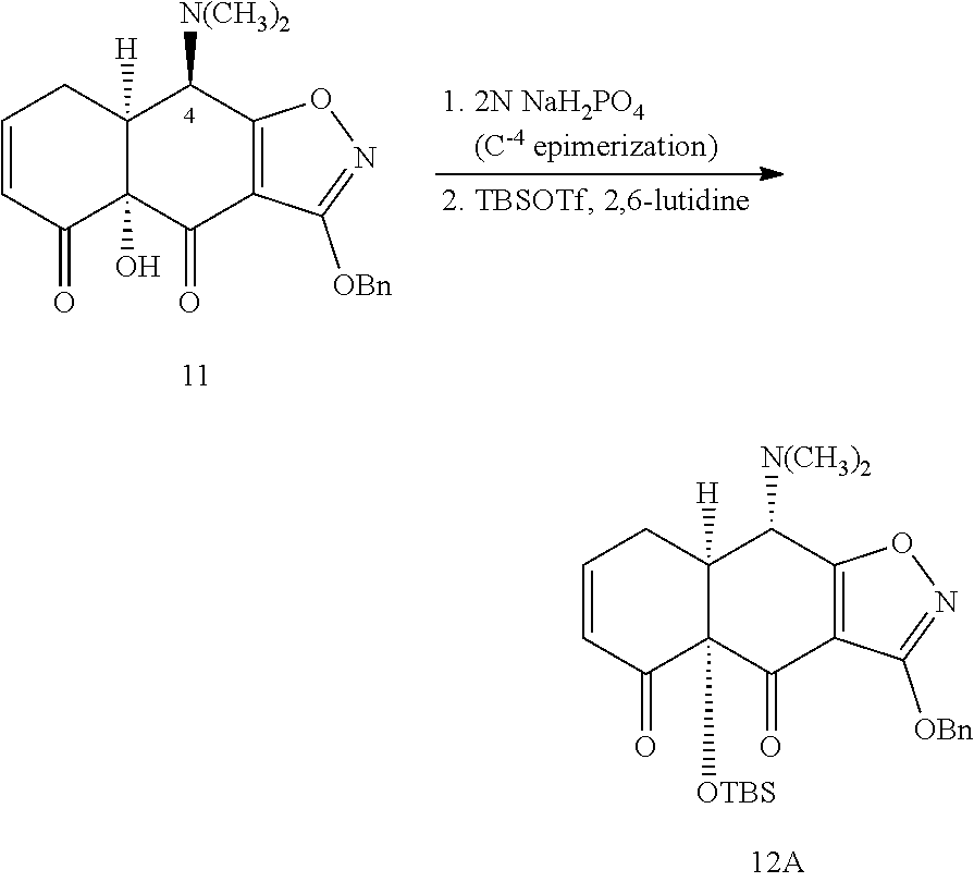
C1=CCC2([H])C([OTBS])(C1=O)C(=O)C1=C(C2[N(CH3)2])ON=C1[OBn].C1=CCC2([H])C(O)(C1=O)C(=O)C1=C(C2[N(CH3)2])ON=C1[OBn]
